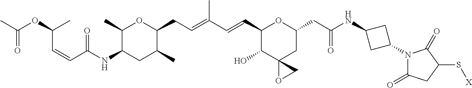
C1(C)C(NC(C=CC(OC(C)=O)C)=O)CC(C)C(CC=C(C=CC2C(O)C3(CC(CC(NC4CC(N5C(=O)CC(S[X])C5=O)C4)=O)O2)OC3)C)O1
